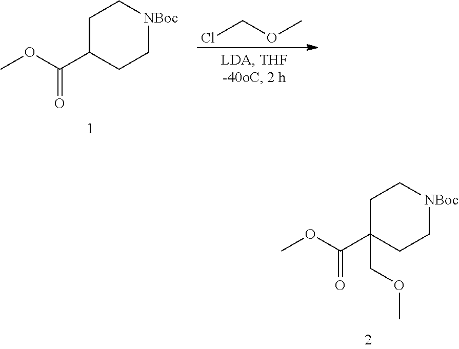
O(C(=O)C1(COC)CC[NBoc]CC1)C.O(CCl)C.O(C(=O)C1CC[NBoc]CC1)C
